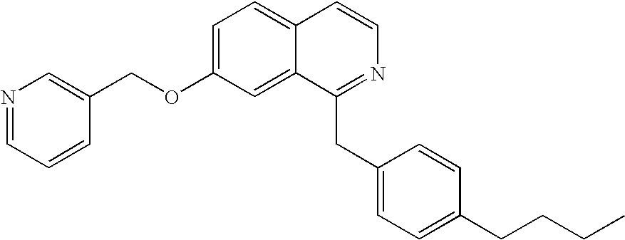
C1=C(OCC2=CN=CC=C2)C=C2C(=C1)C=CN=C2CC1=CC=C(CCCC)C=C1
